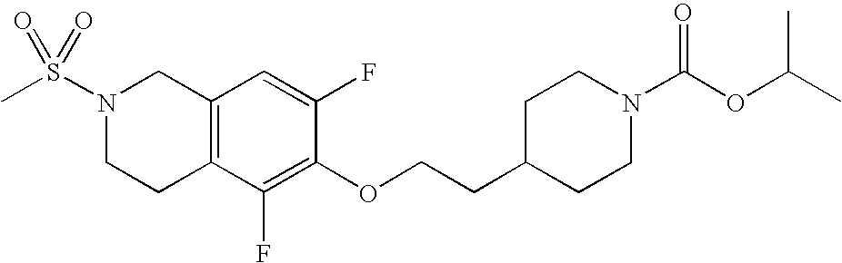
C1(OCCC2CCN(C(=O)OC(C)C)CC2)=C(F)C2=C(C=C1F)CN(S(C)(=O)=O)CC2
